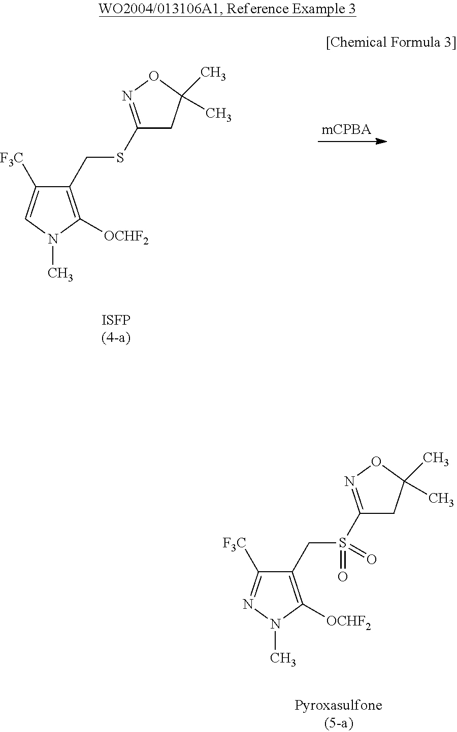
C1(SCC2=C([OCHF2])N(C)C=C2[F3C])=NOC(C)(C)C1.C1(S(CC2=C([OCHF2])N(C)N=C2[F3C])(=O)=O)=NOC(C)(C)C1
